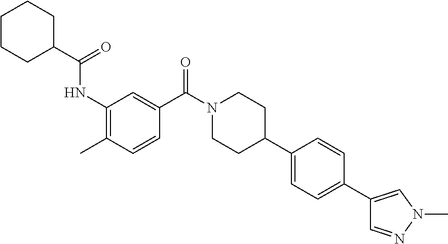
C1CCC(C(=O)NC2=C(C)C=CC(C(N3CCC(C4=CC=C(C5=CN(C)N=C5)C=C4)CC3)=O)=C2)CC1
